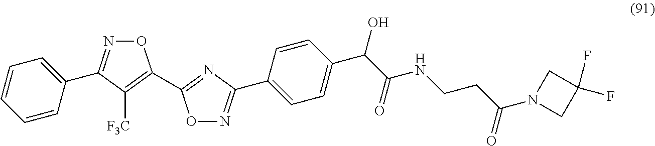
C1=CC=CC(C2=NOC(C3=NC(C4=CC=C(C(C(NCCC(N5CC(F)(F)C5)=O)=O)O)C=C4)=NO3)=C2[F3C])=C1
